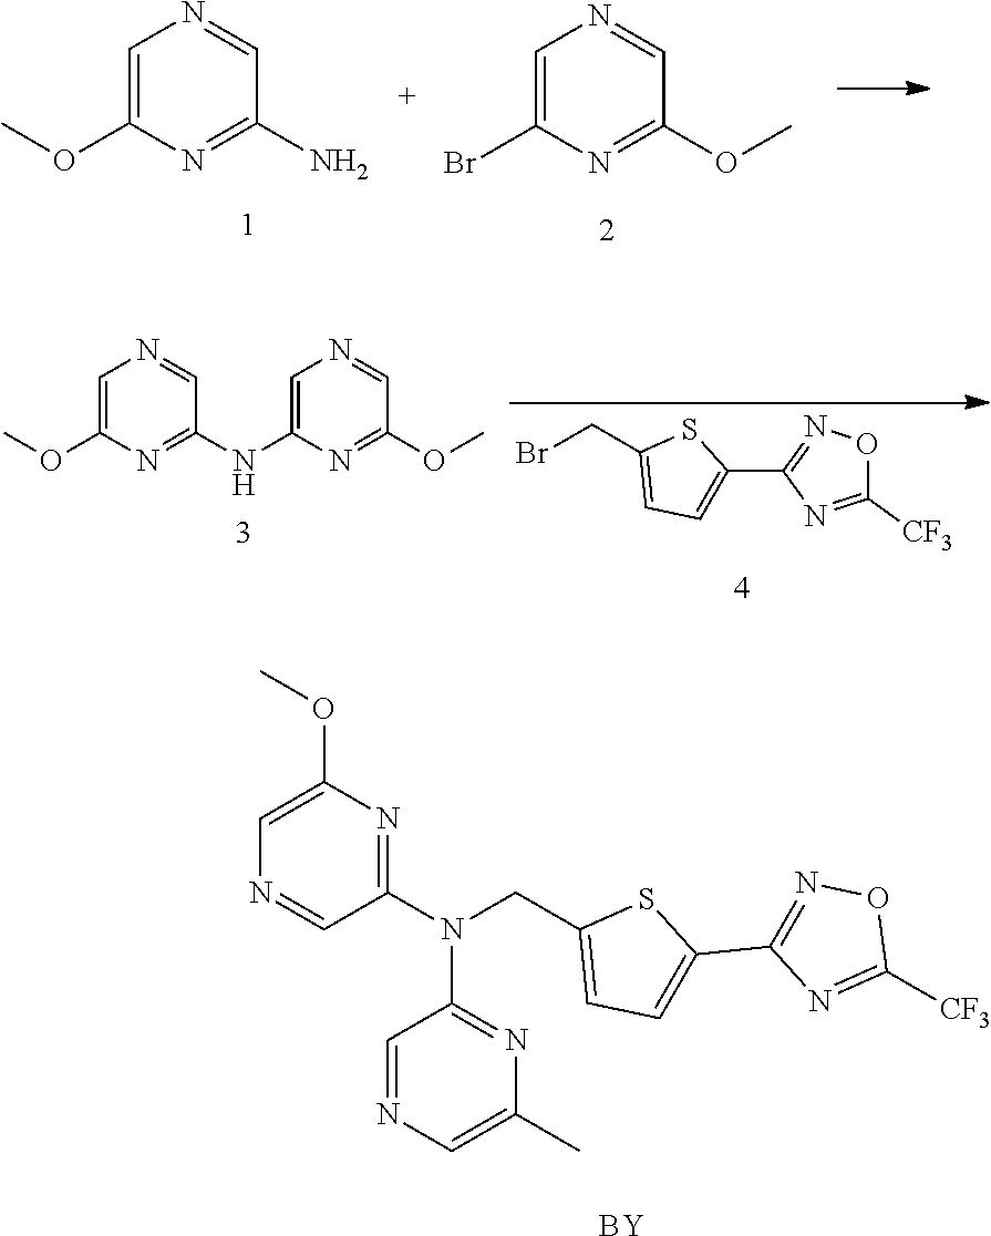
C1=C(OC)N=C(N)C=N1.C1=C(Br)N=C(OC)C=N1.N1=CC(N(CC2=CC=C(C3=NOC([CF3])=N3)S2)C2=NC(C)=CN=C2)=NC(OC)=C1.[BY].C1=C(OC)N=C(NC2=CN=CC(OC)=N2)C=N1.BrCC1=CC=C(C2=NOC([CF3])=N2)S1
